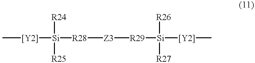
C[[Y2]][Si]([R28][Z3][R29][Si]([[Y2]]C)([R27])[R26])([R25])[R24]
